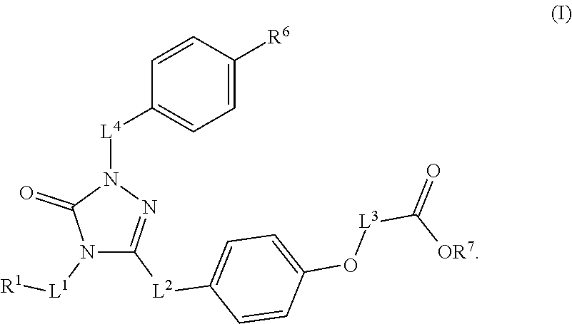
C1=CC([R6])=CC=C1[L4]N1C(=O)N([L1][R1])C([L2]C2=CC=C(O[L3]C([OR7])=O)C=C2)=N1
